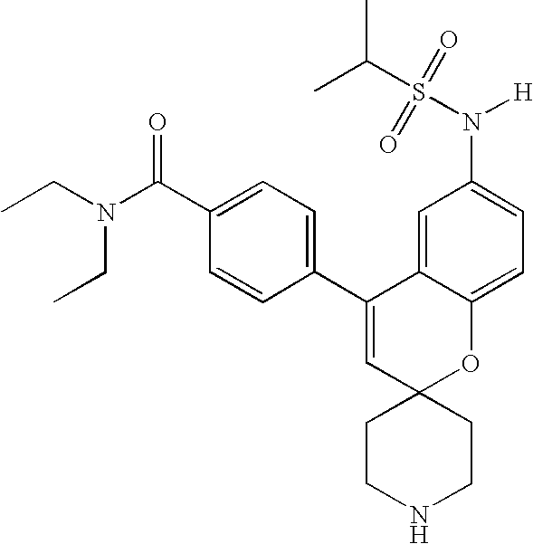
CCN(C(C1=CC=C(C2=CC3(OC4=CC=C(N(S(=O)(=O)C(C)C)[H])C=C24)CCNCC3)C=C1)=O)CC
